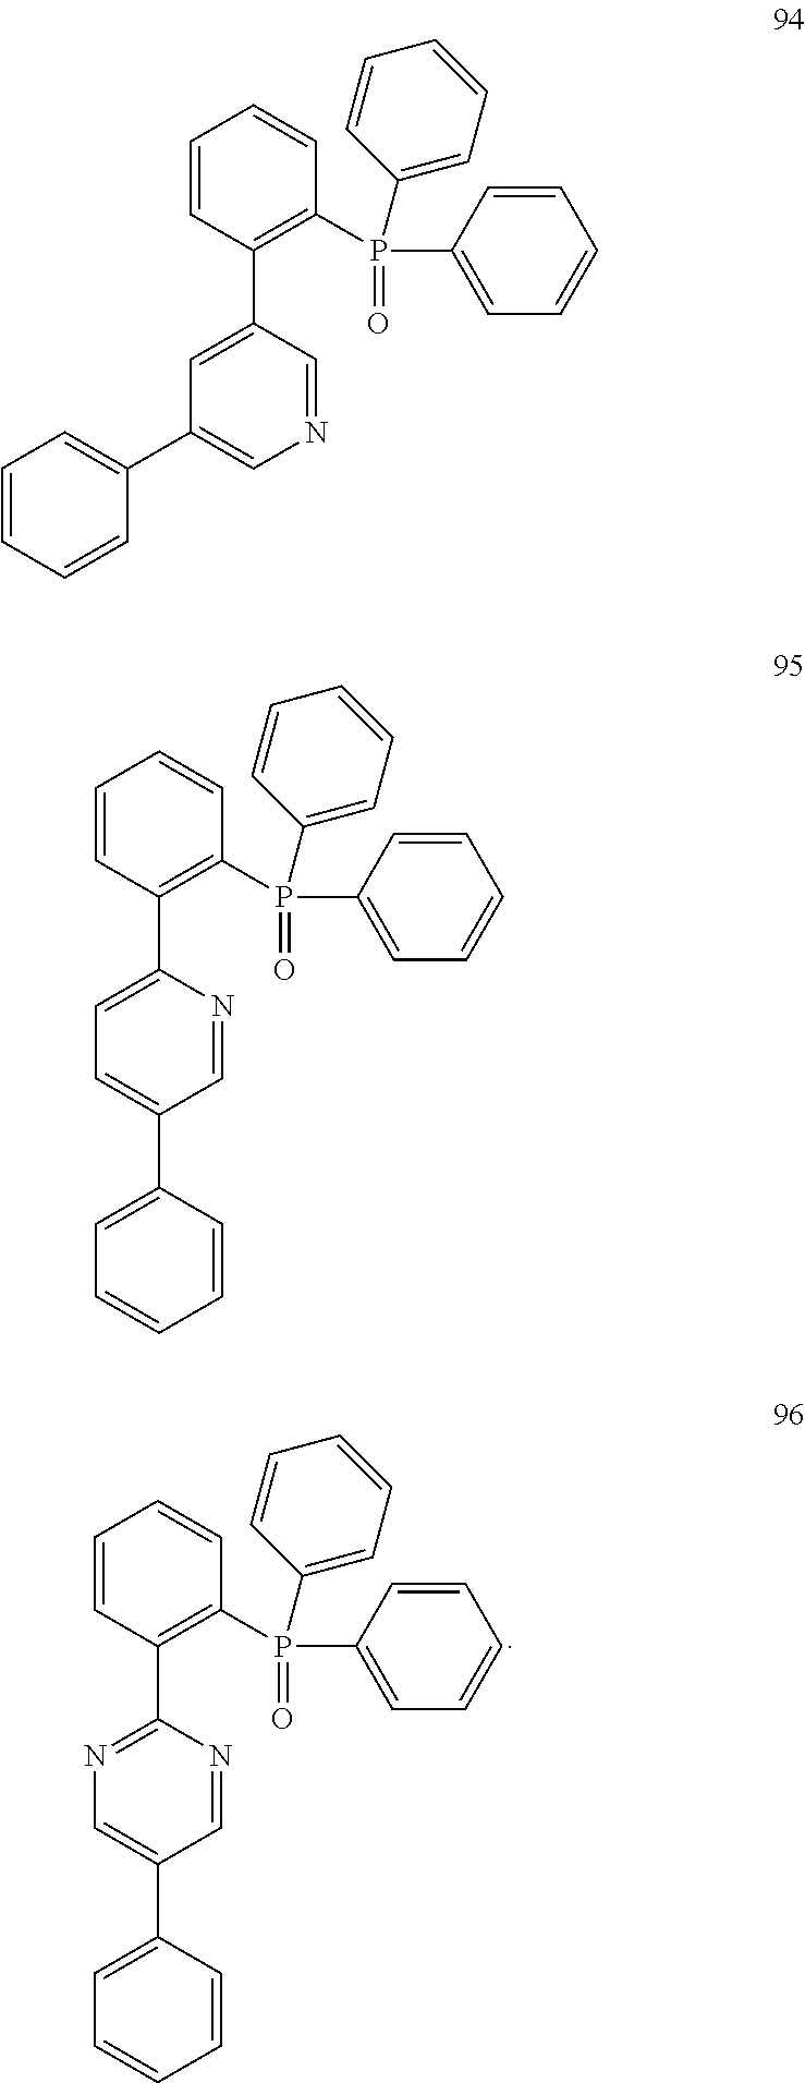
C1=CC(C2=NC=C(C3=CC=CC=C3)C=N2)=C(P(C2=CC=CC=C2)(=O)C2=CC=CC=C2)C=C1.C1=CC(C2=CC(C3=CC=CC=C3)=CN=C2)=C(P(C2=CC=CC=C2)(=O)C2=CC=CC=C2)C=C1.C1=CC(C2=CC=C(C3=CC=CC=C3)C=N2)=C(P(C2=CC=CC=C2)(=O)C2=CC=CC=C2)C=C1
